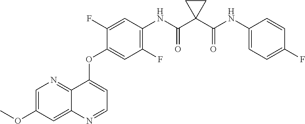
C1=C(OC)C=C2C(=N1)C(OC1=CC(F)=C(NC(C3(C(NC4=CC=C(F)C=C4)=O)CC3)=O)C=C1F)=CC=N2
